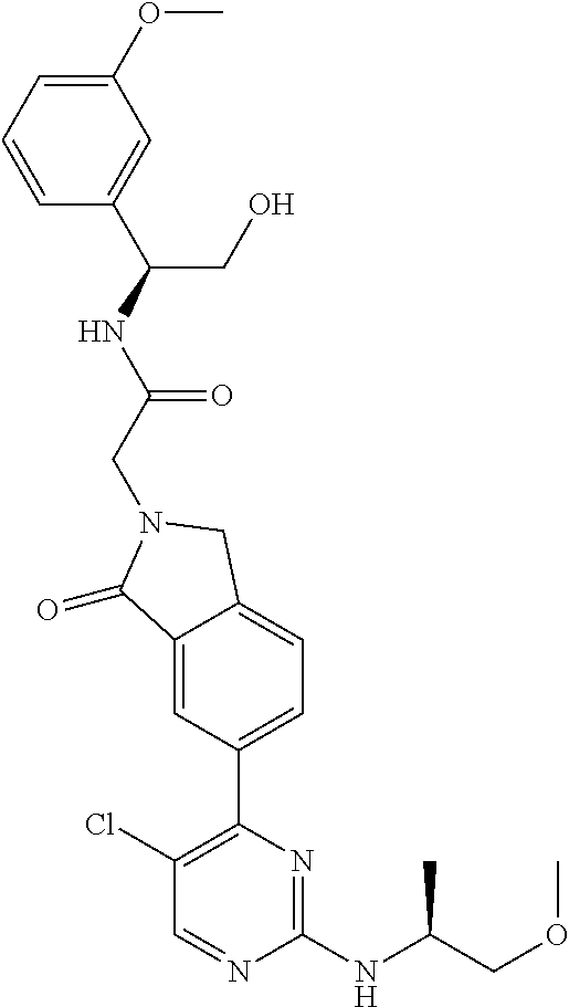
C1(Cl)=C(C2=CC=C3C(=C2)C(=O)N(CC(NC(C2=CC(OC)=CC=C2)CO)=O)C3)N=C(NC(C)COC)N=C1
